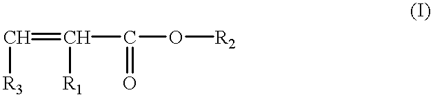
C([R3])=C(C(=O)O[R2])[R1]
